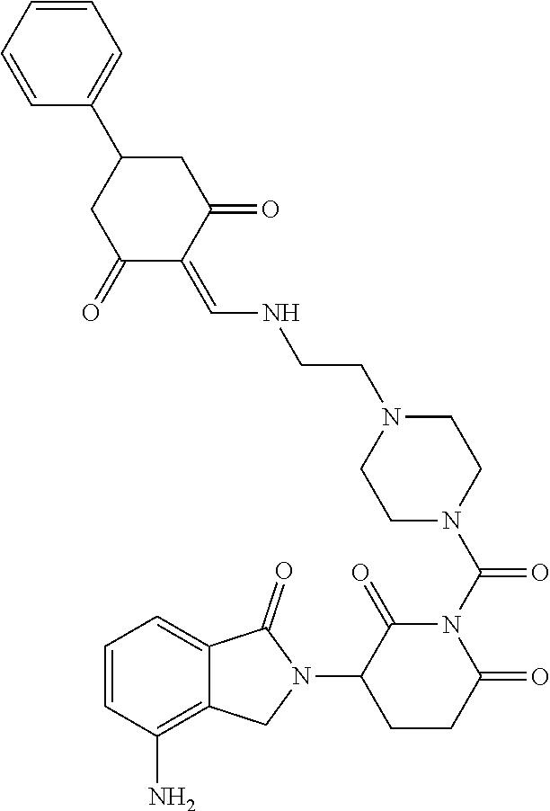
C1=CC=CC(C2CC(=O)C(=CNCCN3CCN(C(N4C(=O)C(N5C(=O)C6=CC=CC(N)=C6C5)CCC4=O)=O)CC3)C(=O)C2)=C1
